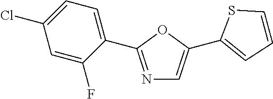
N1=C(C2=CC=C(Cl)C=C2F)OC(C2=CC=CS2)=C1
